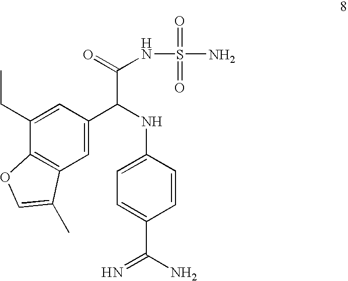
C12=C(C=C(C(NC3=CC=C(C(N)=N)C=C3)C(=O)NS(=O)(=O)N)C=C1CC)C(C)=CO2
